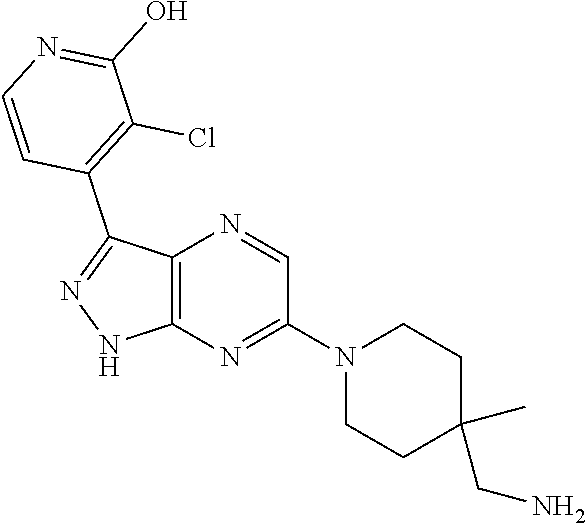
C12=C(N=C(N3CCC(C)(CN)CC3)C=N1)NN=C2C1=C(Cl)C(O)=NC=C1
